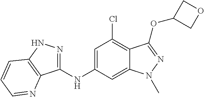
C1(NC2=CC(Cl)=C3C(=C2)N(C)N=C3OC2COC2)=NNC2=C1N=CC=C2
